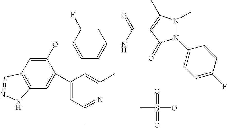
C1(OC2=CC=C(NC(=O)C3=C(C)N(C)N(C4=CC=C(F)C=C4)C3=O)C=C2F)=CC2=C(C=C1C1=CC(C)=NC(C)=C1)NN=C2.O=S(=O)(O)C
